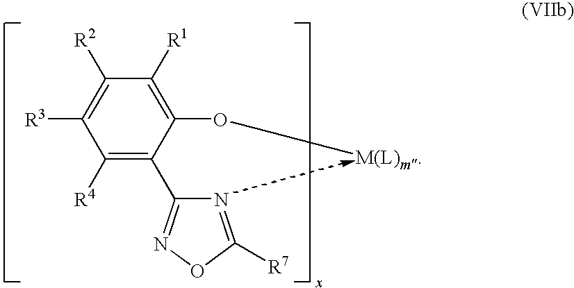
C1([R4])=C(C2=NOC([R7])=N2)C(O[M(L)m])=C([R1])C([R2])=C1[R3]
